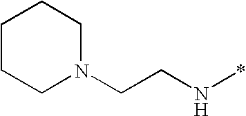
C(CN*)N1CCCCC1
